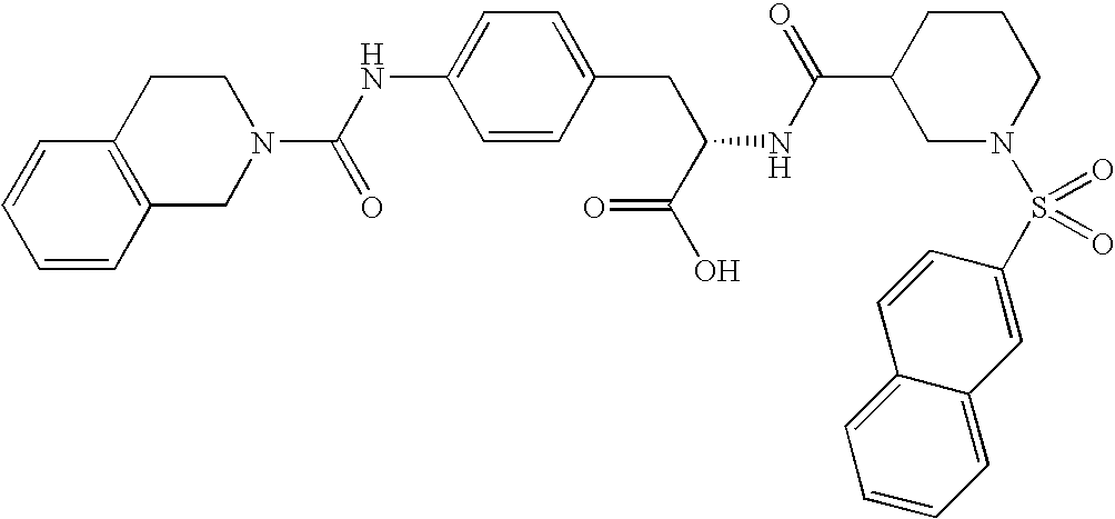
C1=CC2=C(C=C1)CCN(C(NC1=CC=C(CC(NC(C3CN(S(C4=CC5=CC=CC=C5C=C4)(=O)=O)CCC3)=O)C(O)=O)C=C1)=O)C2
